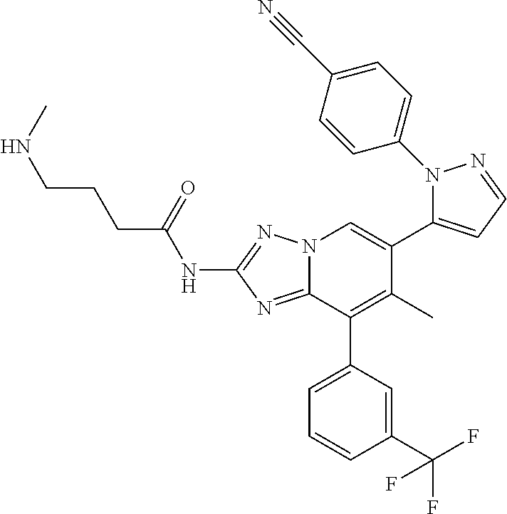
N12C(=NC(NC(CCCNC)=O)=N1)C(C1=CC=CC(C(F)(F)F)=C1)=C(C)C(C1=CC=NN1C1=CC=C(C#N)C=C1)=C2
